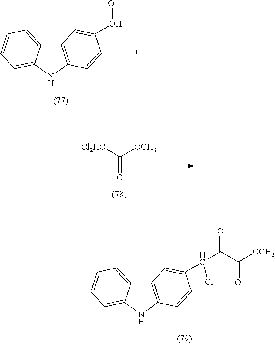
C12=C(NC3=CC=CC=C13)C=CC(C(Cl)C(C([OCH3])=O)=O)=C2.C12=C(NC3=CC=CC=C13)C=CC(O=O)=C2.C(=O)([Cl2HC])[OCH3]
